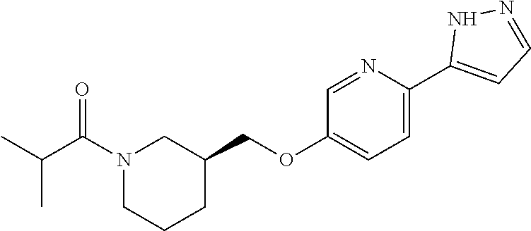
C1=NC(C2=CC=NN2)=CC=C1OCC1CN(C(C(C)C)=O)CCC1
